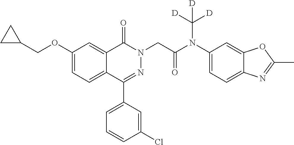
C1(C2=CC=CC(Cl)=C2)=NN(CC(N(C2=CC=C3C(=C2)OC(C)=N3)C([D])([D])[D])=O)C(=O)C2=CC(OCC3CC3)=CC=C12
